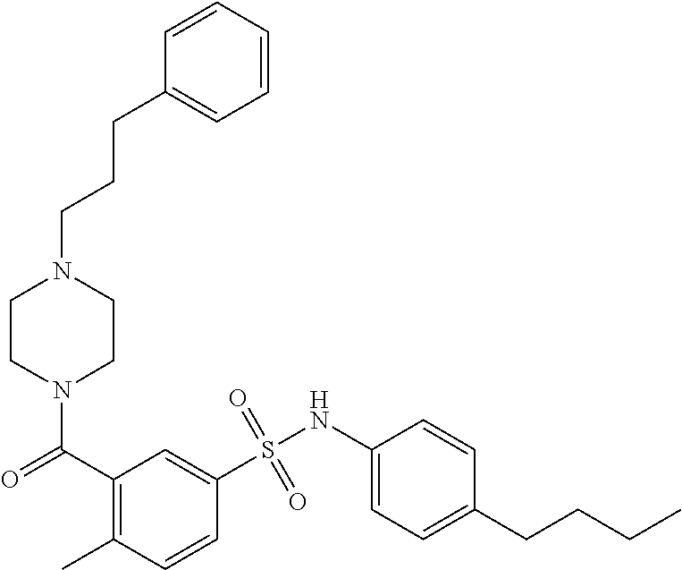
N1(C(=O)C2=C(C)C=CC(S(NC3=CC=C(CCCC)C=C3)(=O)=O)=C2)CCN(CCCC2=CC=CC=C2)CC1
